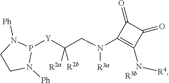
P1([Y]C(CN(C2=C(N[R4])C(=O)C2=O)[R3a])([R2a])[R2b])N([Ph])CCN1[Ph].[R3b]
